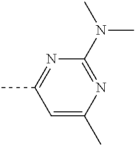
N1=C(C)C=C(C)N=C1N(C)C
